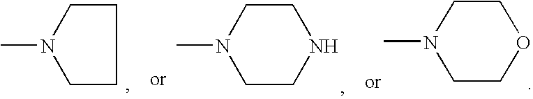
CN1CCCC1.CN1CCNCC1.CN1CCOCC1
